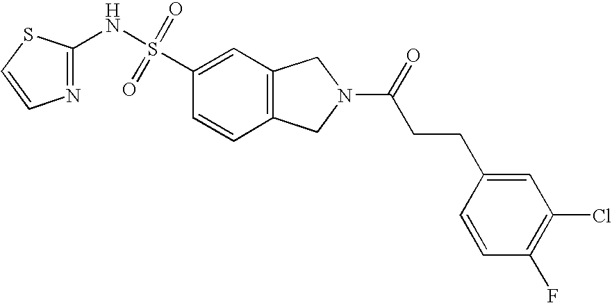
C1(NS(C2=CC3=C(C=C2)CN(C(=O)CCC2=CC(Cl)=C(F)C=C2)C3)(=O)=O)=NC=CS1
